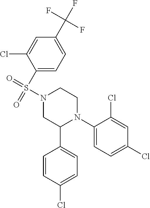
C1(N2CCN(S(=O)(C3=CC=C(C(F)(F)F)C=C3Cl)=O)CC2C2=CC=C(Cl)C=C2)=CC=C(Cl)C=C1Cl
